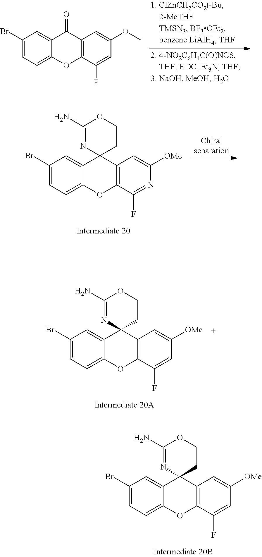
C12=CC=C(Br)C=C1C1(C3=C(O2)C(F)=CC([OMe])=C3)CCOC(N)=N1.C12=CC=C(Br)C=C1C(=O)C1=C(O2)C(F)=CC(OC)=C1.C12=CC=C(Br)C=C1C1(C3=C(O2)C(F)=NC([OMe])=C3)CCOC(N)=N1.C12=CC=C(Br)C=C1C1(C3=C(O2)C(F)=CC([OMe])=C3)CCOC(N)=N1
